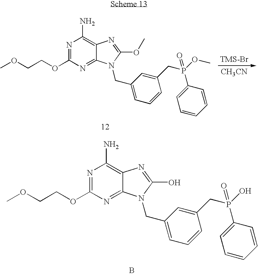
N1=C(OCCOC)N=C2C(=C1N)N=C(OC)N2CC1=CC=CC(CP(OC)(C2=CC=CC=C2)=O)=C1.[CH3CN].N1=C(OCCOC)N=C2C(=C1N)N=C(O)N2CC1=CC=CC(CP(O)(C2=CC=CC=C2)=O)=C1.B
